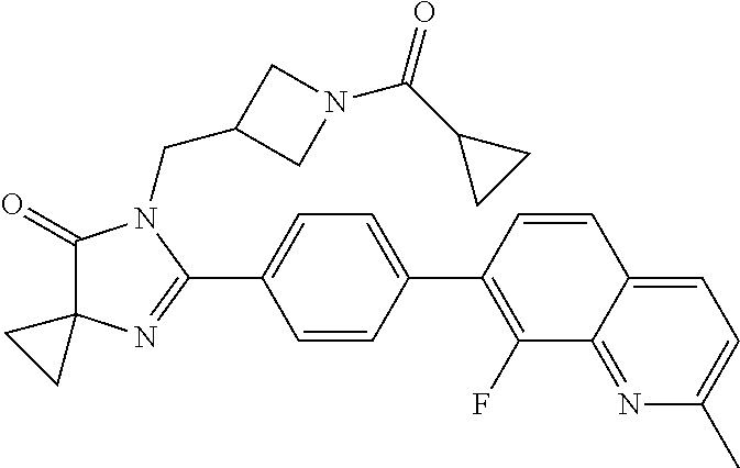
C1(=O)C2(N=C(C3=CC=C(C4=C(F)C5=NC(C)=CC=C5C=C4)C=C3)N1CC1CN(C(C3CC3)=O)C1)CC2
